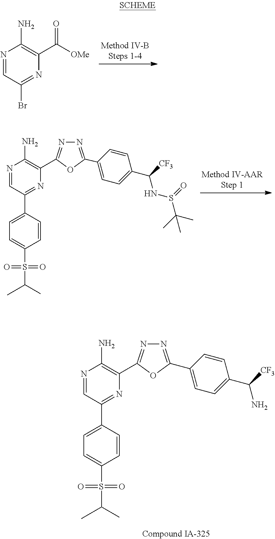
N1=CC(Br)=NC(C([OMe])=O)=C1N.N1=CC(C2=CC=C(S(=O)(=O)C(C)C)C=C2)=NC(C2=NN=C(C3=CC=C(C([CF3])NS(=O)C(C)(C)C)C=C3)O2)=C1N.N1=CC(C2=CC=C(S(=O)(=O)C(C)C)C=C2)=NC(C2=NN=C(C3=CC=C(C(N)[CF3])C=C3)O2)=C1N
